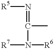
[R5]N=C(C)N([R6])[R7]
